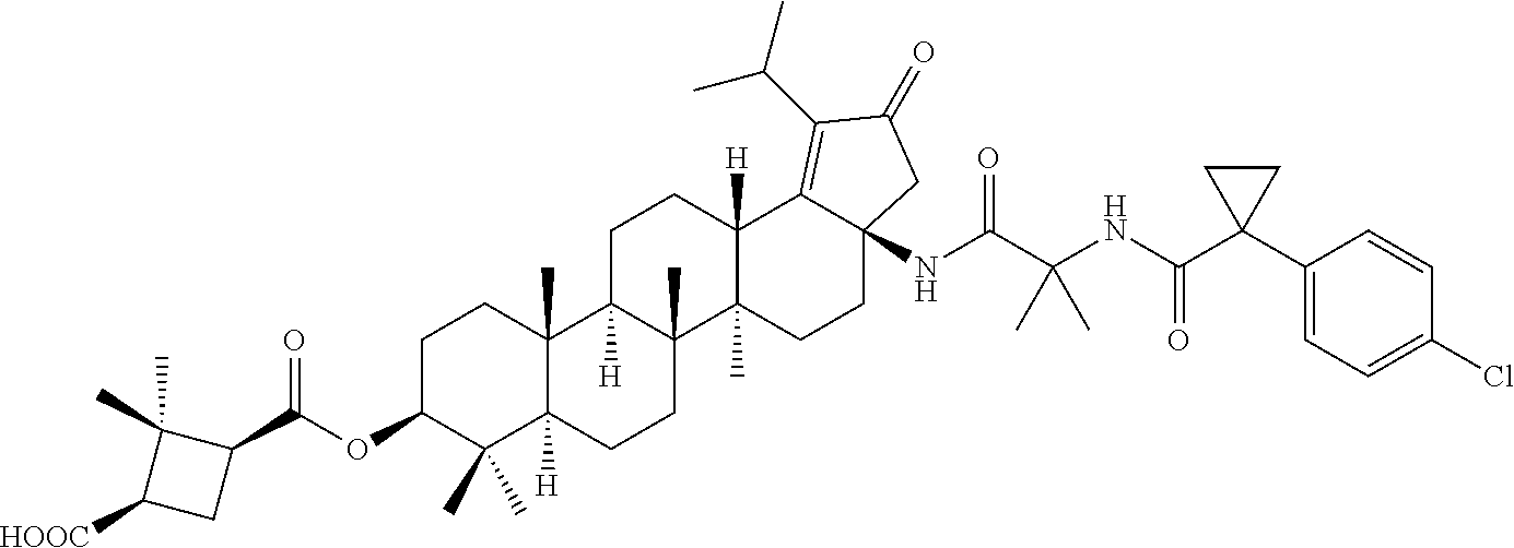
C1(C2=CC=C(Cl)C=C2)(C(NC(C(NC23C(=C(C(C)C)C(=O)C2)C2([H])C(C)(CC3)C3(C)C([H])(CC2)C2(C)C([H])(CC3)C(C)(C)C(OC(C3C(C)(C)C([HOOC])C3)=O)CC2)=O)(C)C)=O)CC1
